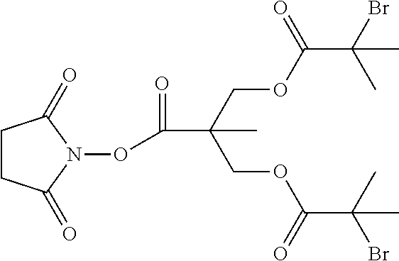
C(OC(C(C)(Br)C)=O)C(COC(C(C)(Br)C)=O)(C)C(=O)ON1C(=O)CCC1=O
